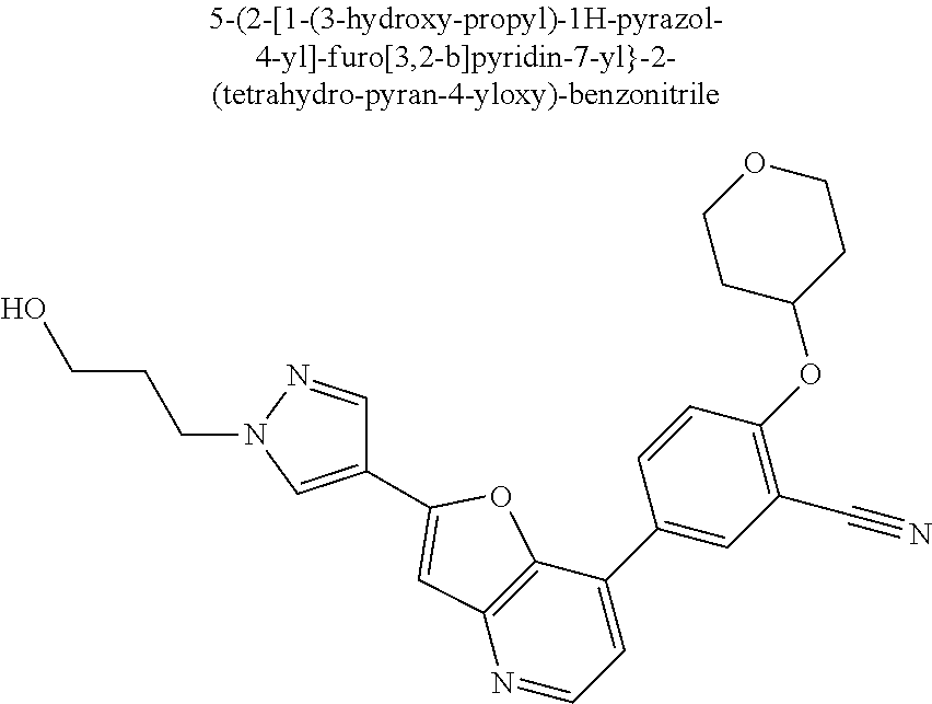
C1(C2=CC3=C(C(C4=CC(C#N)=C(OC5CCOCC5)C=C4)=CC=N3)O2)=CN(CCCO)N=C1
